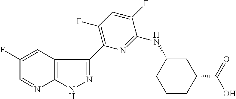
C1(F)=CC2=C(N=C1)NN=C2C1=C(F)C=C(F)C(NC2CCCC(C(=O)O)C2)=N1
